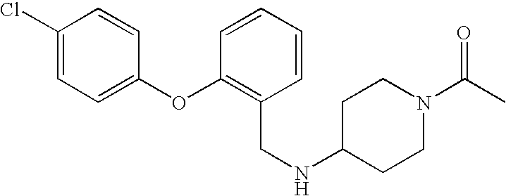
C1(Cl)=CC=C(OC2=C(CNC3CCN(C(C)=O)CC3)C=CC=C2)C=C1
